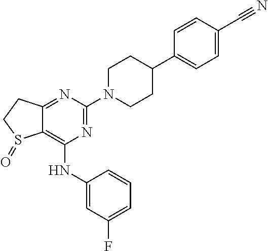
C1CN(C2=NC(NC3=CC(F)=CC=C3)=C3C(=N2)CCS3=O)CCC1C1=CC=C(C#N)C=C1
